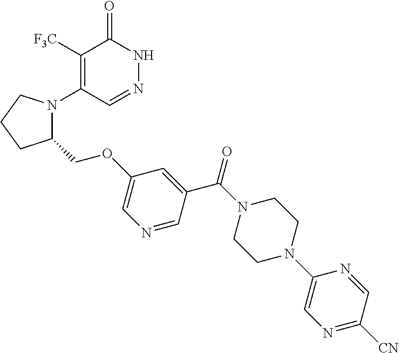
C1([F3C])=C(N2C(COC3=CN=CC(C(N4CCN(C5=CN=C([CN])C=N5)CC4)=O)=C3)CCC2)C=NNC1=O
